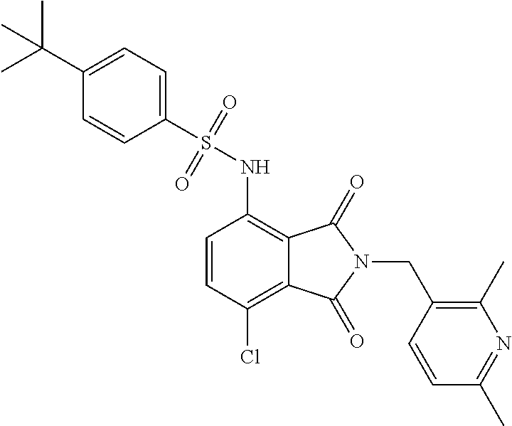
C1=CC(Cl)=C2C(=C1NS(=O)(=O)C1=CC=C(C(C)(C)C)C=C1)C(=O)N(CC1=C(C)N=C(C)C=C1)C2=O
